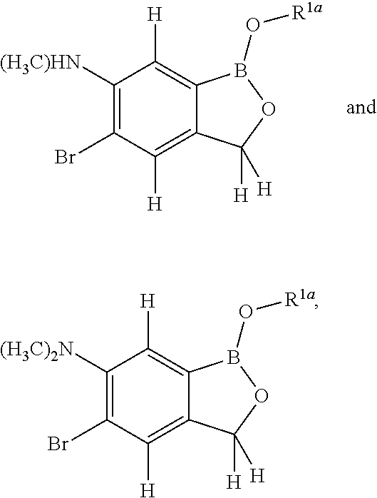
C1([(H3C)HN])=C(Br)C([H])=C2C(=C1[H])B(O[R1a])OC2([H])[H].C1([(H3C)2N])=C(Br)C([H])=C2C(=C1[H])B(O[R1a])OC2([H])[H]
